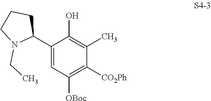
C1(C2CCCN2CC)=CC([OBoc])=C([CO2Ph])C(C)=C1O
